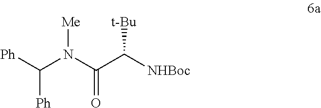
C(N(C(C([NHBoc])[t-Bu])=O)[Me])([Ph])[Ph]
